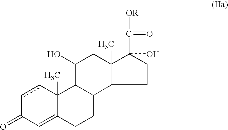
C12(C)C(=CC(=O)cc1)CCC1C2C(O)CC2(C)C1CCC2(C([OR])=O)O
